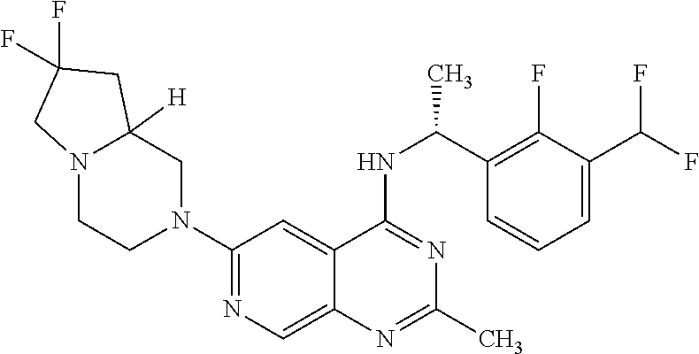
N1(C2=NC=C3C(=C2)C(NC(C2=C(F)C(C(F)F)=CC=C2)C)=NC(C)=N3)CC2([H])N(CC1)CC(F)(F)C2
